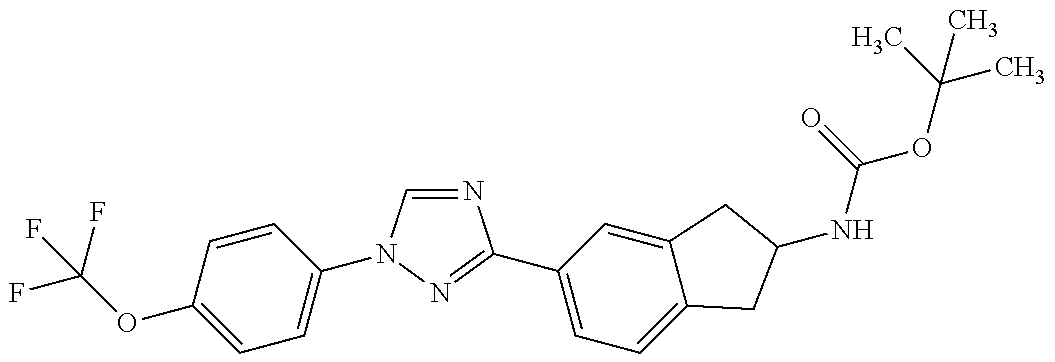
C(OC1=CC=C(N2C=NC(C3=CC=C4C(=C3)CC(NC(=O)OC(C)(C)C)C4)=N2)C=C1)(F)(F)F
